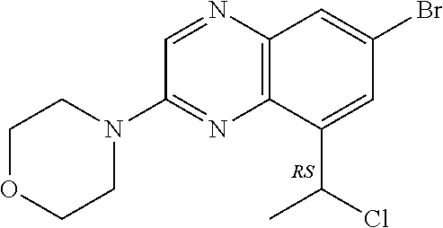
C1=NC2=C(N=C1N1CCOCC1)C(C(Cl)C)=CC(Br)=C2
